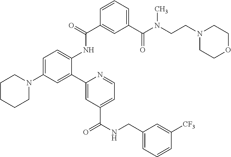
C1CCCN(C2=CC=C(NC(C3=CC(C(N(CCN4CCOCC4)C)=O)=CC=C3)=O)C(C3=CC(C(NCC4=CC=CC([CF3])=C4)=O)=CC=N3)=C2)C1
